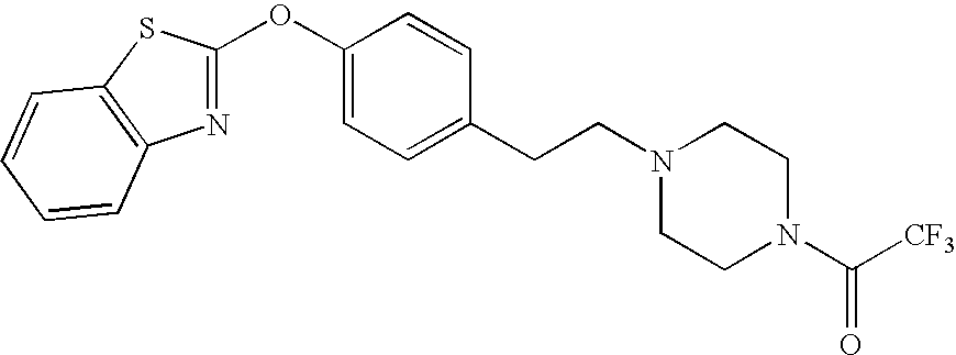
C1=C(OC2=NC3=C(S2)C=CC=C3)C=CC(CCN2CCN(C(=O)[CF3])CC2)=C1
